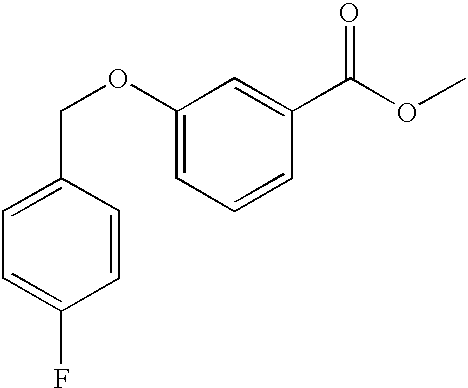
C1(COC2=CC=CC(C(OC)=O)=C2)=CC=C(F)C=C1
